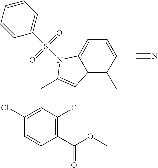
C1(Cl)=C(CC2=CC3=C(C)C(C#N)=CC=C3N2S(C2=CC=CC=C2)(=O)=O)C(Cl)=C(C(=O)OC)C=C1
